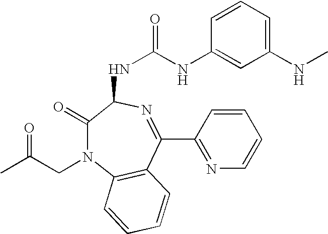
C1=CC2=C(C=C1)C(C1=NC=CC=C1)=NC(NC(NC1=CC(NC)=CC=C1)=O)C(=O)N2CC(C)=O
